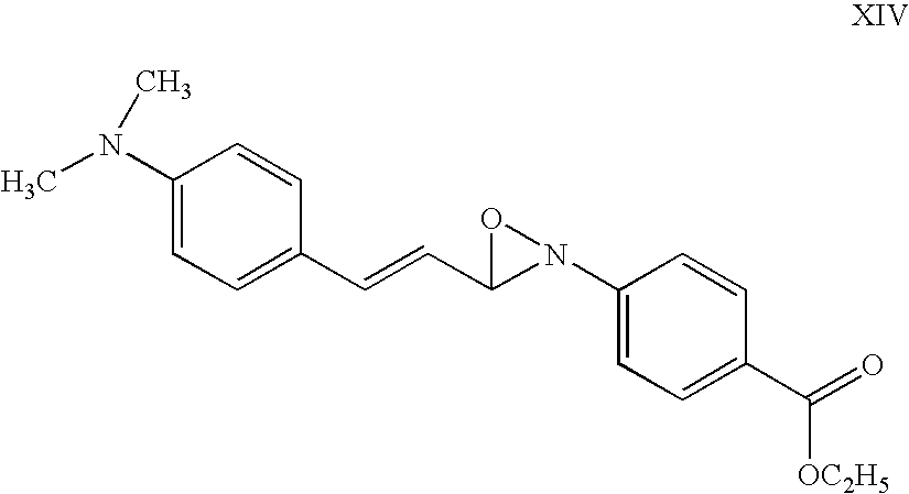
C1(N(C)C)=CC=C(C=CC2N(C3=CC=C(C(=O)[OC2H5])C=C3)O2)C=C1
